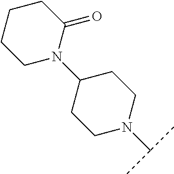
C1(N2C(=O)CCCC2)CCN(C(C)C)CC1
